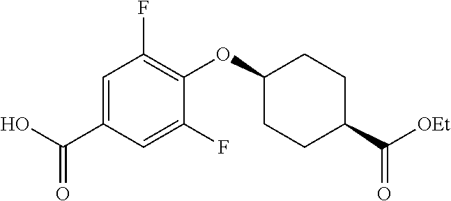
C1=C(C(O)=O)C=C(F)C(OC2CCC(C([OEt])=O)CC2)=C1F
